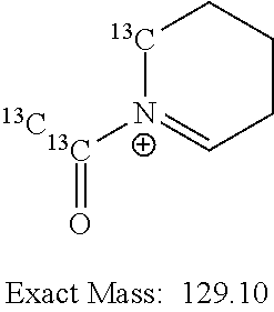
[13C]([N+]1=CCCC[13C]1)=O.[13C]
